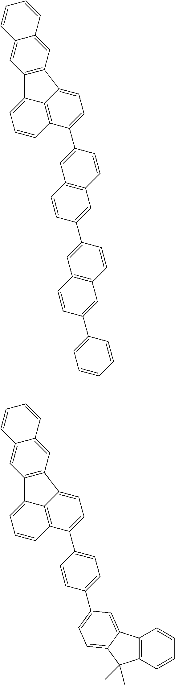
C1=C2C3=C(C=CC=C3C3=C2C=C2C(=C3)C=CC=C2)C(C2=CC3=C(C=C2)C=C(C2=CC4=C(C=C2)C=C(C2=CC=CC=C2)C=C4)C=C3)=C1.C1=C2C3=C(C=CC=C3C3=C2C=C2C(=C3)C=CC=C2)C(C2=CC=C(C3=CC=C4C(=C3)C3=C(C=CC=C3)C4(C)C)C=C2)=C1
